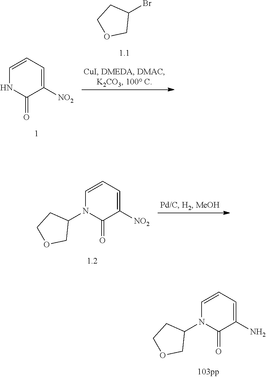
C1([NO2])=CC=CNC1=O.BrC1CCOC1.C1([NO2])=CC=CN(C2CCOC2)C1=O.C1(N)=CC=CN(C2CCOC2)C1=O
